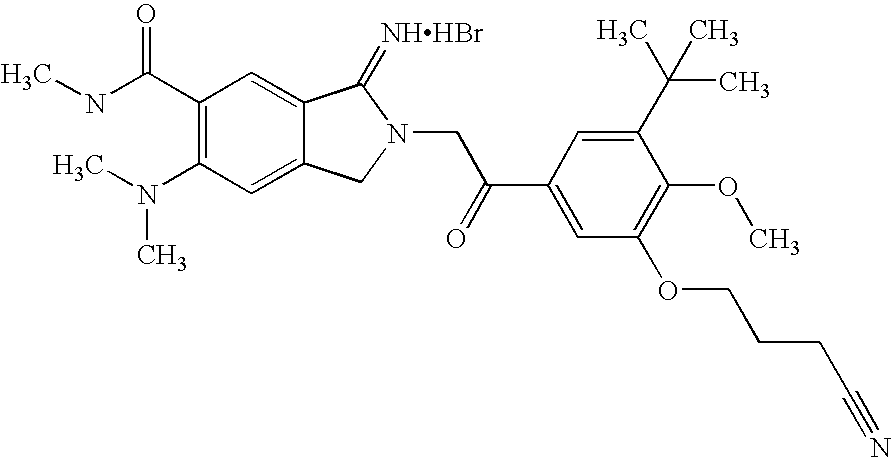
C1(C(NC)=O)=C(N(C)C)C=C2C(=C1)C(=[NHHBr])N(CC(C1=CC(OCCCC#N)=C(OC)C(C(C)(C)C)=C1)=O)C2
